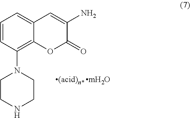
C1=CC(N2CCNCC2)=C2C(=C1)C=C(N)C(=O)O2
